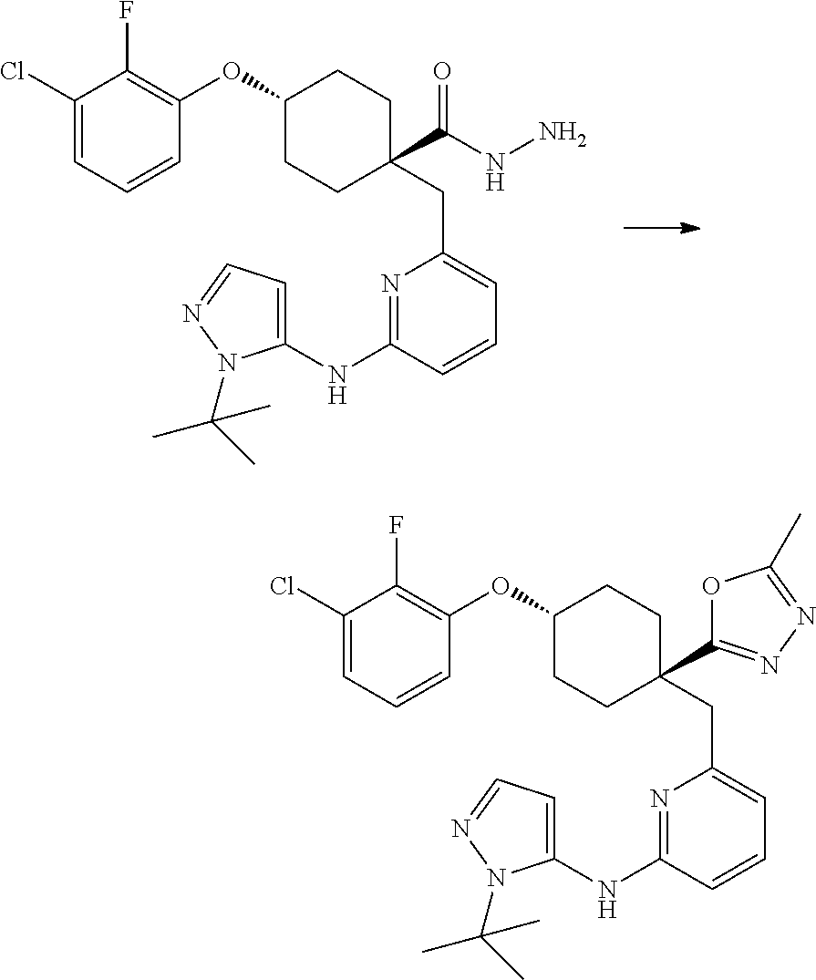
C1(Cl)=CC=CC(OC2CCC(C(NN)=O)(CC3=CC=CC(NC4=CC=NN4C(C)(C)C)=N3)CC2)=C1F.C1(Cl)=CC=CC(OC2CCC(CC3=CC=CC(NC4=CC=NN4C(C)(C)C)=N3)(C3=NN=C(C)O3)CC2)=C1F
